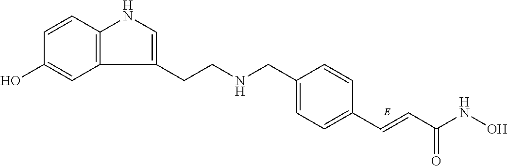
C1=C(CNCCC2=CNC3=C2C=C(O)C=C3)C=CC(C=CC(NO)=O)=C1
